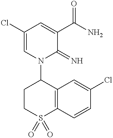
C1(Cl)=CN(C2CCS(=O)(=O)C3=C2C=C(Cl)C=C3)C(=N)C(C(N)=O)=C1
